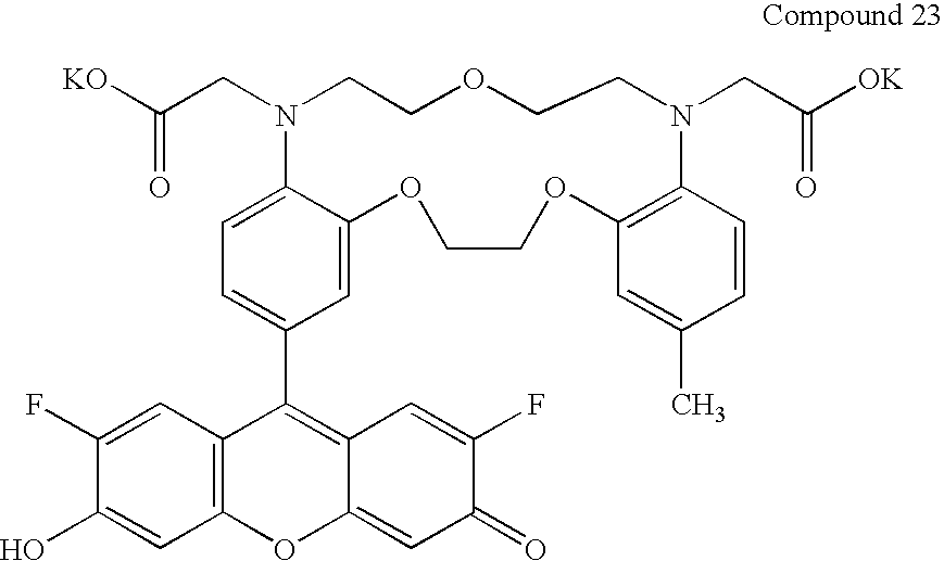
C1=C(C2=C3C(=CC(=O)C(F)=C3)OC3=C2C=C(F)C(O)=C3)C=C2C(=C1)N(CC([KO])=O)CCOCCN(CC([OK])=O)C1=C(OCCO2)C=C(C)C=C1
